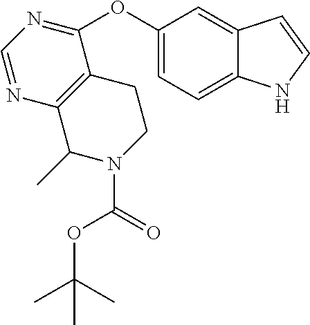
O(C1=CC=C2C(=C1)C=CN2)C1=NC=NC2=C1CCN(C(=O)OC(C)(C)C)C2C
